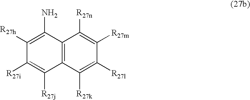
C1(N)=C([R27h])C([R27i])=C([R27j])C2=C1C([R27n])=C([R27m])C([R27l])=C2[R27k]
